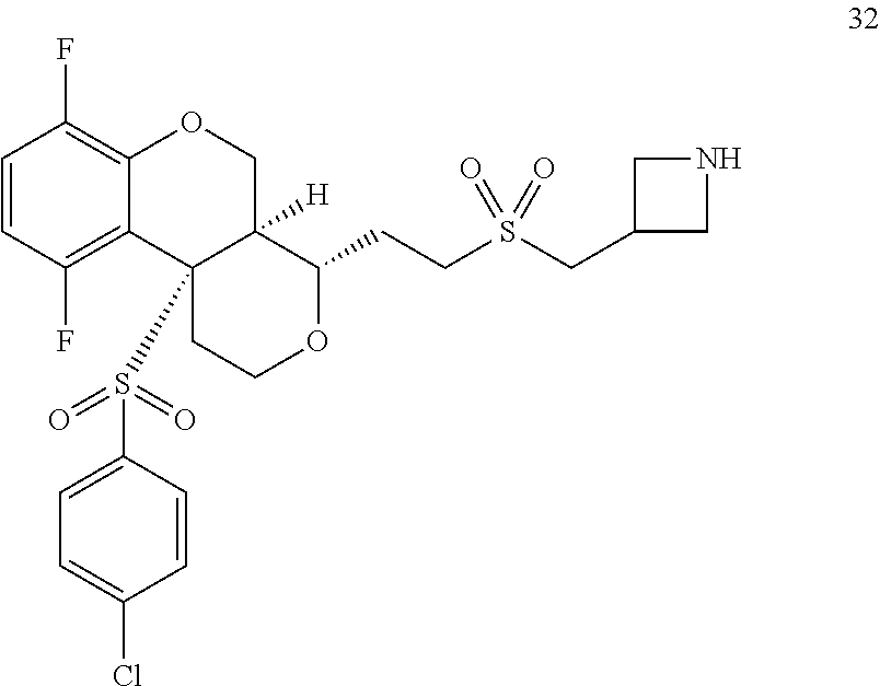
C1=CC(F)=C2C(=C1F)OCC1([H])C(CCS(CC3CNC3)(=O)=O)OCCC21S(C1=CC=C(Cl)C=C1)(=O)=O
